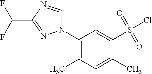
N1(C2=C(C)C=C(C)C(S(Cl)(=O)=O)=C2)C=NC(C(F)F)=N1
